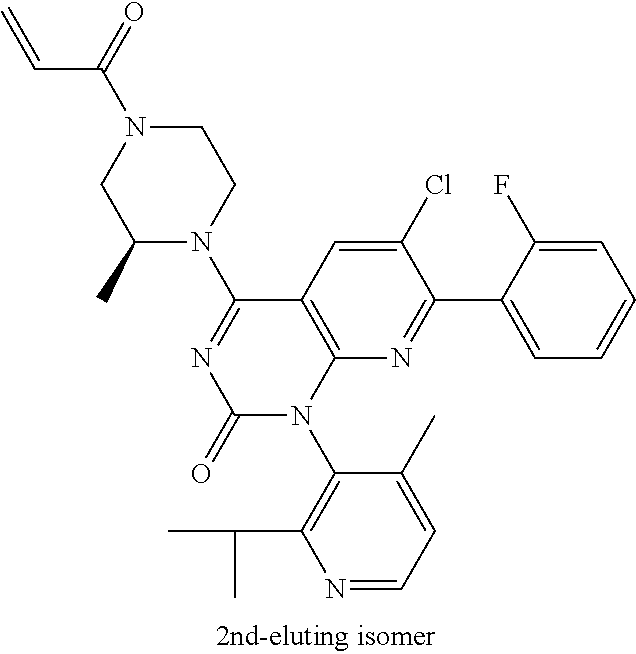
C1(C)N(C2=NC(=O)N(C3=C(C(C)C)N=CC=C3C)C3=C2C=C(Cl)C(C2=CC=CC=C2F)=N3)CCN(C(C=C)=O)C1
